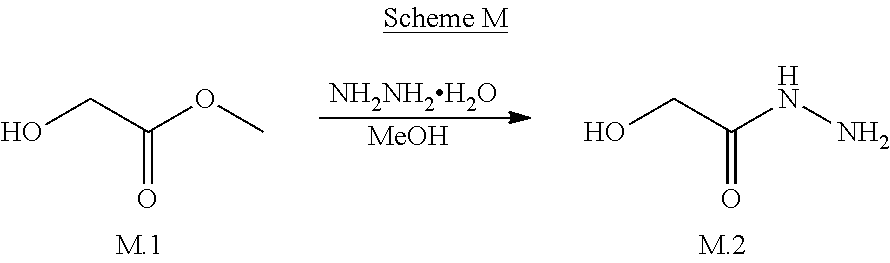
OCC(OC)=O.[NH2NH2H2O].[MeOH].OCC(NN)=O
